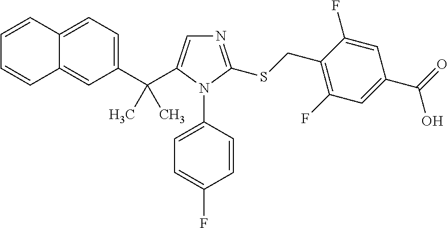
C1(C(C)(C)C2=CN=C(SCC3=C(F)C=C(C(=O)O)C=C3F)N2C2=CC=C(F)C=C2)=CC=C2C(=C1)C=CC=C2
